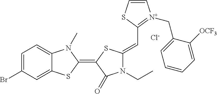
[Cl-].C1=C(Br)C=C2C(=C1)N(C)C(=C1C(=O)N(CC)C(=CC3=[N+](CC4=CC=CC=C4[OCF3])C=CS3)S1)S2
